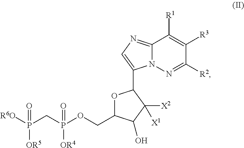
C12=NC=C(C3OC(COP(CP([R6O])([OR5])=O)([OR4])=O)C(O)C3([X2])[X1])N1N=C([R2])C([R3])=C2[R1]
